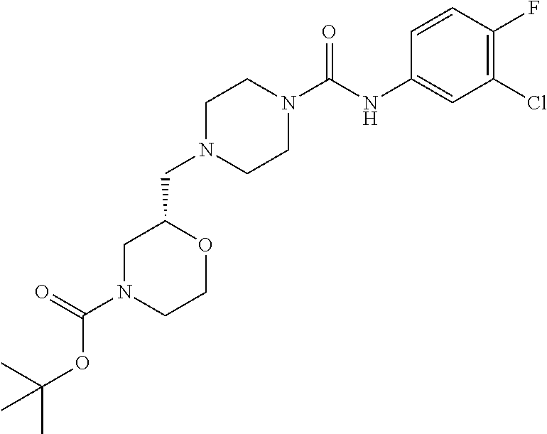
N1(C(OC(C)(C)C)=O)CCOC(CN2CCN(C(NC3=CC(Cl)=C(F)C=C3)=O)CC2)C1
